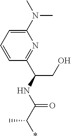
C1(N(C)C)=CC=CC(C(NC(C(*)C)=O)CO)=N1
